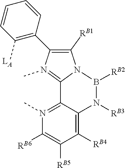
[RB2]B1N2C([RB1])=C(C3=C([LA])C=CC=C3)N(C)=C2C2=N(C)C([RB6])=C([RB5])C([RB4])=C2N1[RB3]
